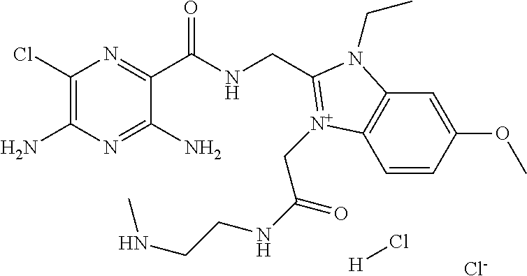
C1(Cl)=C(N)N=C(N)C(C(NCC2=[N+](CC(=O)NCCNC)C3=C(C=C(OC)C=C3)N2CC)=O)=N1.[H]Cl.[Cl-]
